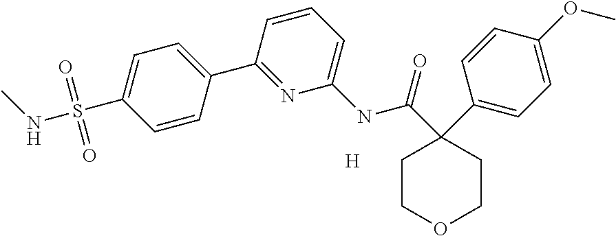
C1=CC=C(NC(C2(C3=CC=C(OC)C=C3)CCOCC2)=O)N=C1C1=CC=C(S(=O)(=O)NC)C=C1.[H]
